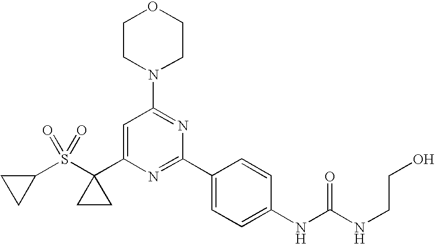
C1CC1S(C1(C2=CC(N3CCOCC3)=NC(C3=CC=C(NC(=O)NCCO)C=C3)=N2)CC1)(=O)=O
